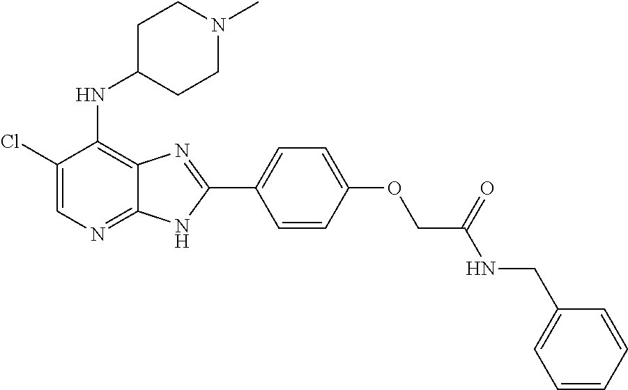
C1(Cl)=CN=C2C(=C1NC1CCN(C)CC1)N=C(C1=CC=C(OCC(NCC3=CC=CC=C3)=O)C=C1)N2
